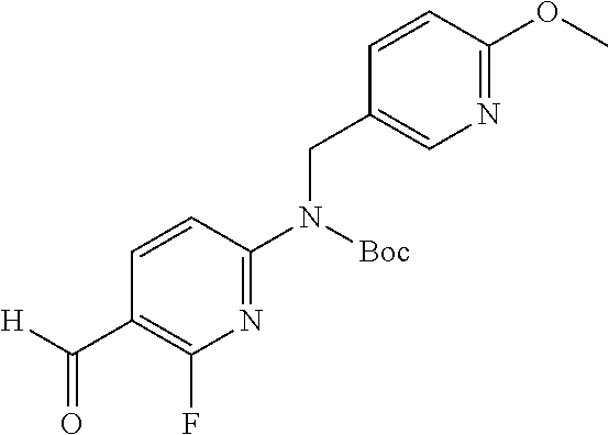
C1=CC(OC)=NC=C1CN(C1=NC(F)=C(C([H])=O)C=C1)[Boc]
